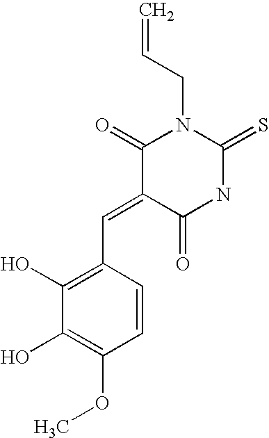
O=C1C(=CC2=C(O)C(O)=C(OC)C=C2)C(=O)N(CC=C)C(=S)N1
